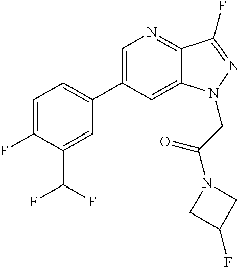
C1=C(C2=CC=C(F)C(C(F)F)=C2)C=C2C(=N1)C(F)=NN2CC(=O)N1CC(F)C1
